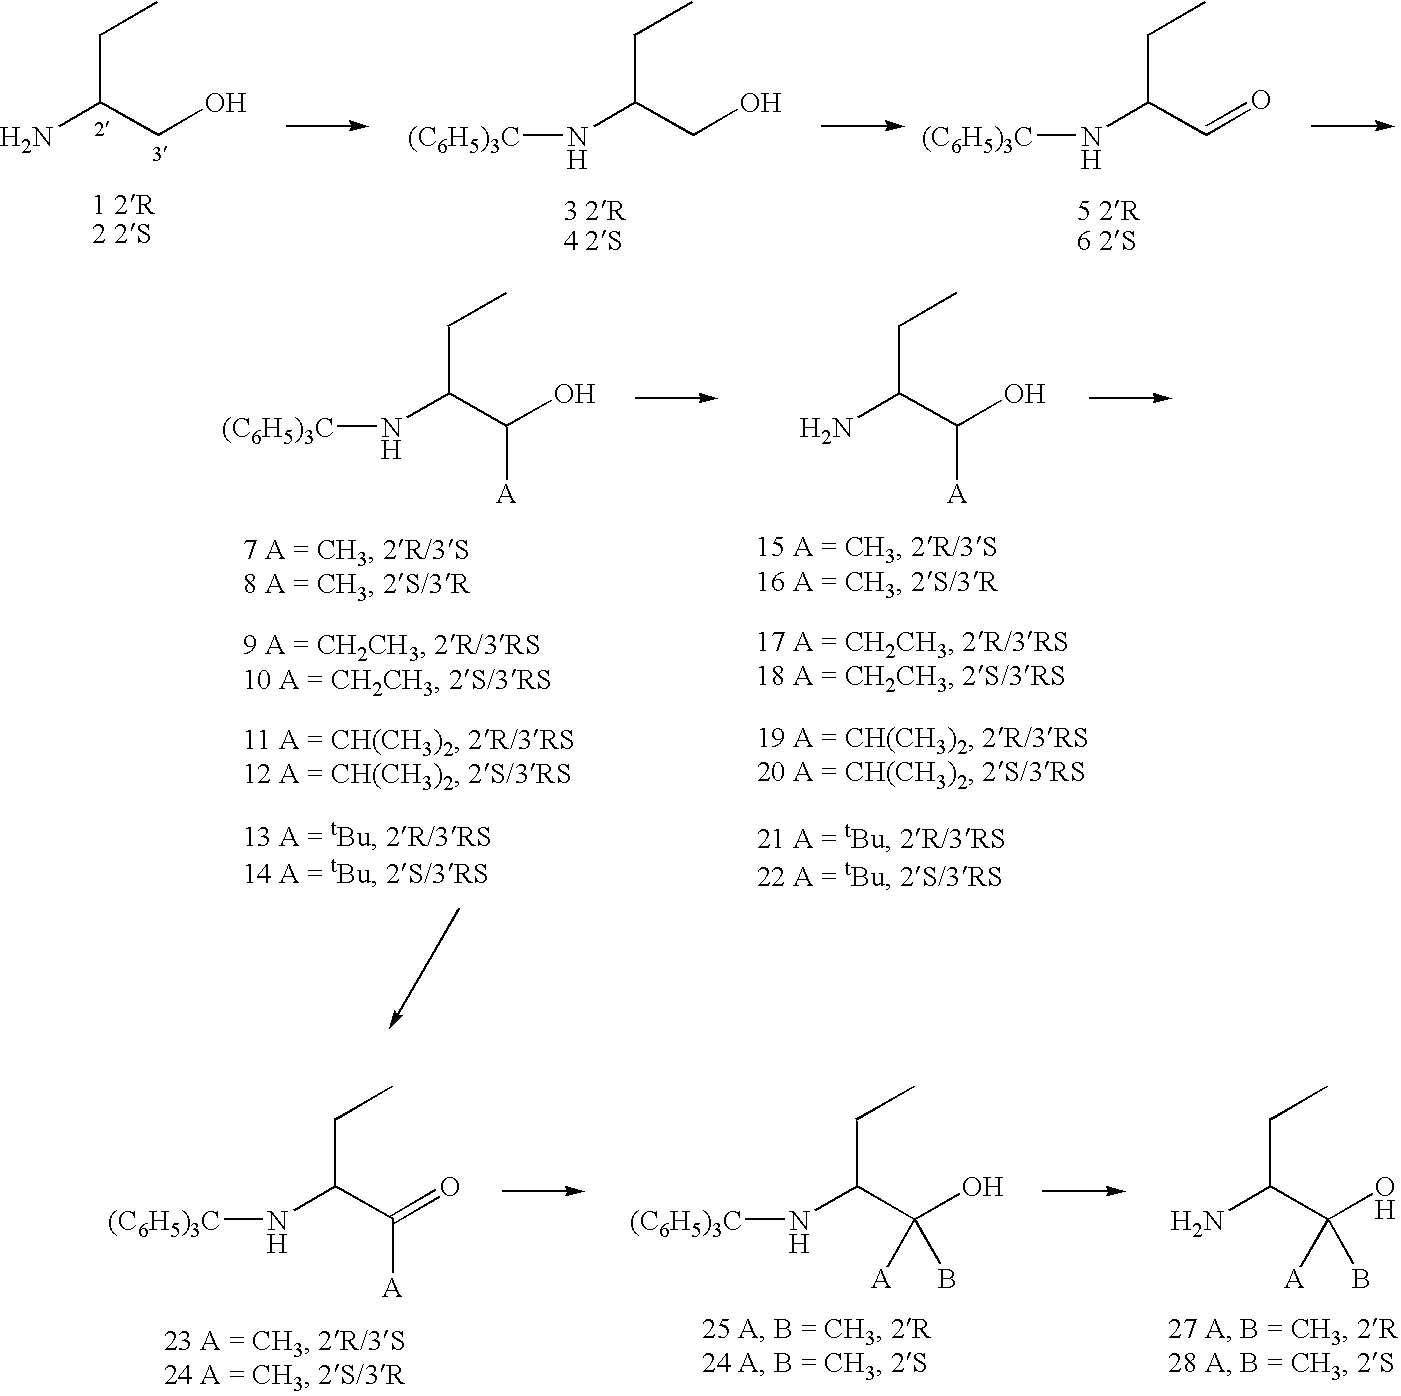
NC(CO)CC.N(C(CO)CC)[(C6H5)3C].N(C(C=O)CC)[(C6H5)3C].N(C(C(O)[A])CC)[(C6H5)3C].NC(C(O)[A])CC.N(C(C(=O)[A])CC)[(C6H5)3C].N(C(C(O)([A])B)CC)[(C6H5)3C].NC(C(O)([A])B)CC
